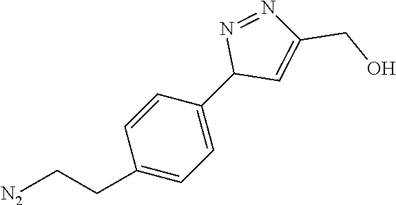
C1=CC(C2C=C(CO)N=N2)=CC=C1CC[N2]
